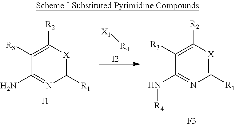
[X1][R4].[I2].C1([R1])=[X]C([R2])=C([R3])C(N)=N1.[I1].C1([R1])=[X]C([R2])=C([R3])C(N[R4])=N1.[F3]
